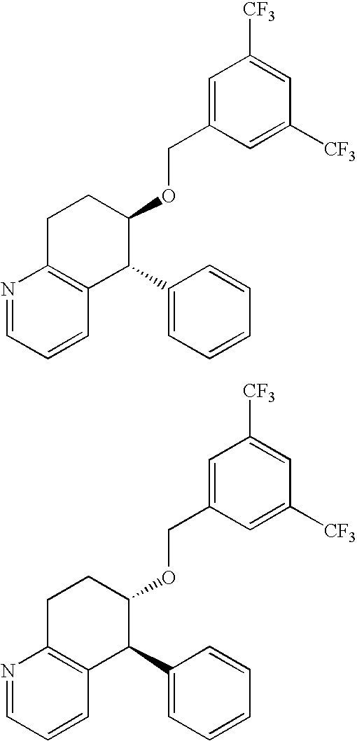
N1=CC=CC2=C1CCC(OCC1=CC([CF3])=CC([CF3])=C1)C2C1=CC=CC=C1.N1=CC=CC2=C1CCC(OCC1=CC([CF3])=CC([CF3])=C1)C2C1=CC=CC=C1
